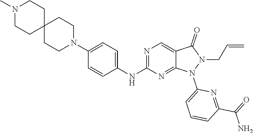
N1=C(NC2=CC=C(N3CCC4(CC3)CCN(C)CC4)C=C2)N=C2C(=C1)C(=O)N(CC=C)N2C1=CC=CC(C(=O)N)=N1
